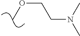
O(C)CCN(C)C
